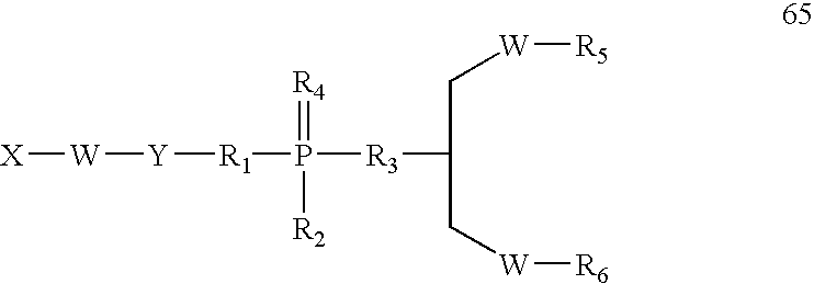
[X][W][Y][R1]P(=[R4])([R2])[R3]C(C[W][R5])C[W][R6]
